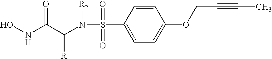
ONC(C(N(S(=O)(=O)C1=CC=C(OCC#CC)C=C1)[R2])[R])=O
